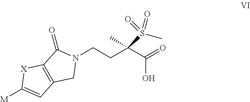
N1(CCC(C(=O)O)(S(C)(=O)=O)C)C(=O)C2=C(C1)C=C([M])[X]2
